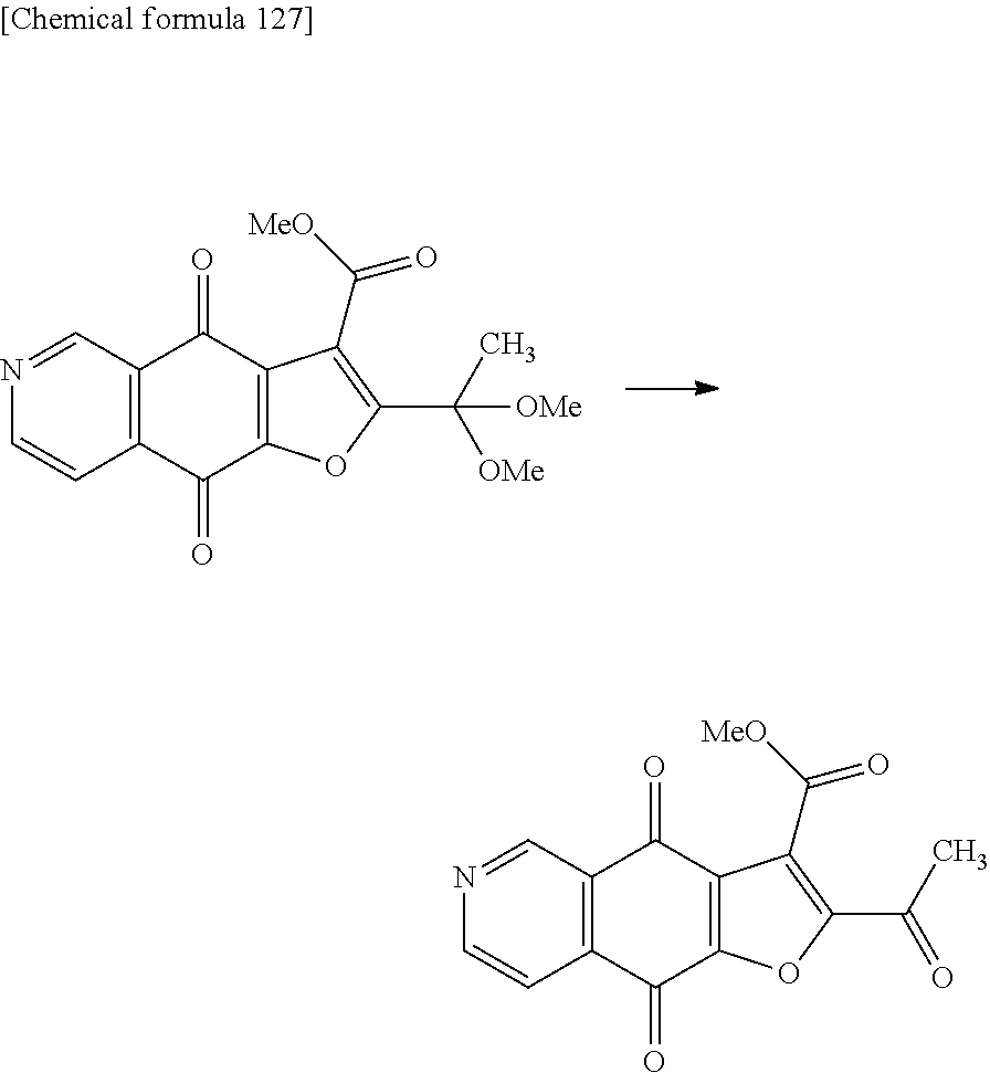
C12=C(C(=O)C3=C(C1=O)C(C([MeO])=O)=C(C(C)([OMe])[OMe])O3)C=CN=C2.C12=C(C(=O)C3=C(C1=O)C(C([MeO])=O)=C(C(C)=O)O3)C=CN=C2
